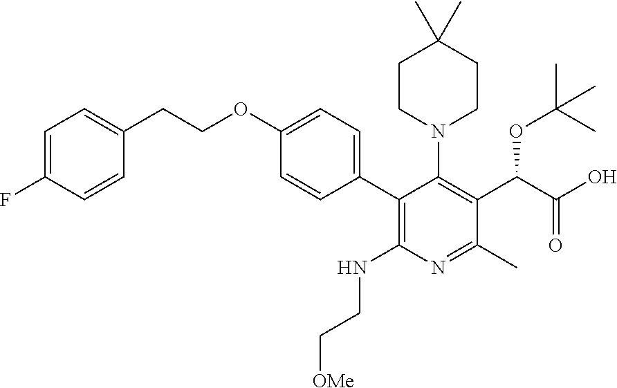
C1=C(F)C=CC(CCOC2=CC=C(C3=C(NCC[OMe])N=C(C)C(C(C(O)=O)OC(C)(C)C)=C3N3CCC(C)(C)CC3)C=C2)=C1
